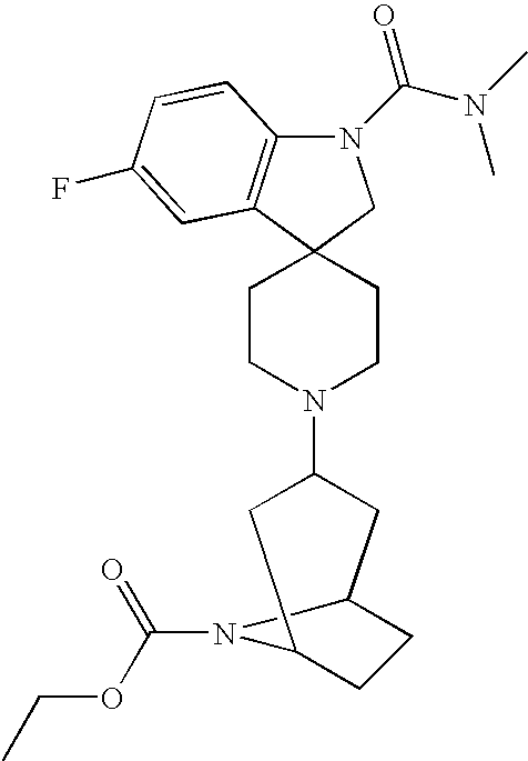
N1(C(N(C)C)=O)C2=C(C3(C1)CCN(C1CC4CCC(C1)N4C(=O)OCC)CC3)C=C(F)C=C2
